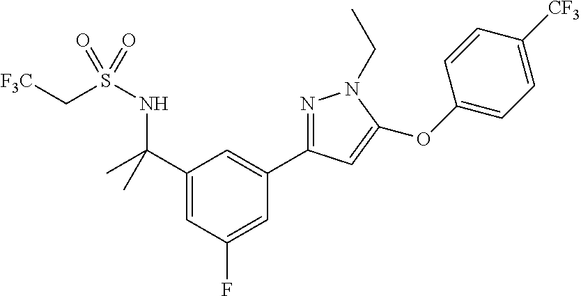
C1(C(NS(C[F3C])(=O)=O)(C)C)=CC(F)=CC(C2=NN(CC)C(OC3=CC=C([CF3])C=C3)=C2)=C1
